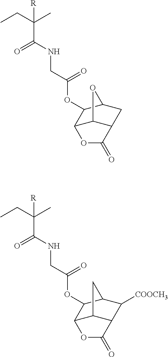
[R]C(CC)(C)C(=O)NCC(=O)OC1C2C3C(CC1O3)C(=O)O2.[R]C(CC)(C)C(=O)NCC(=O)OC1C2C3C(C([COOCH3])C1C3)C(=O)O2
